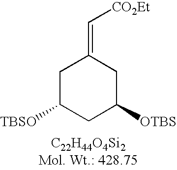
C1C([TBSO])CC([OTBS])CC1=C[CO2Et]
